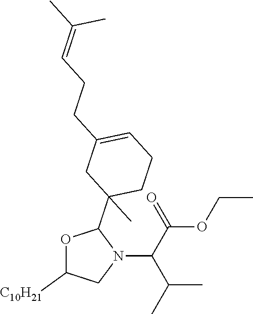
N1(C(C(OCC)=O)C(C)C)C(C2(C)CC(CCC=C(C)C)=CCC2)OC([C10H21])C1
